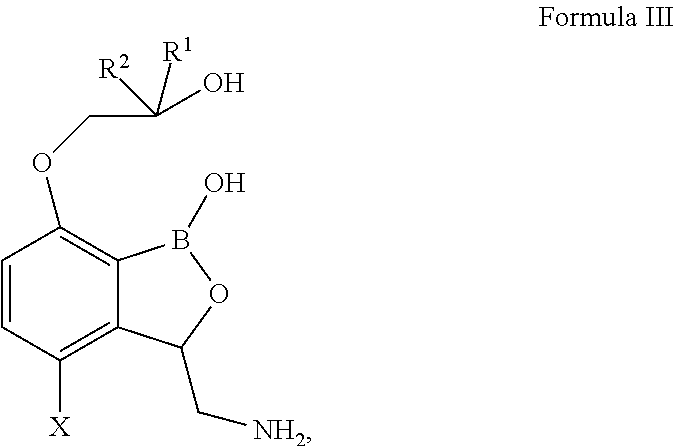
C1=CC([X])=C2C(=C1OCC(O)([R1])[R2])B(O)OC2C[NH2]
